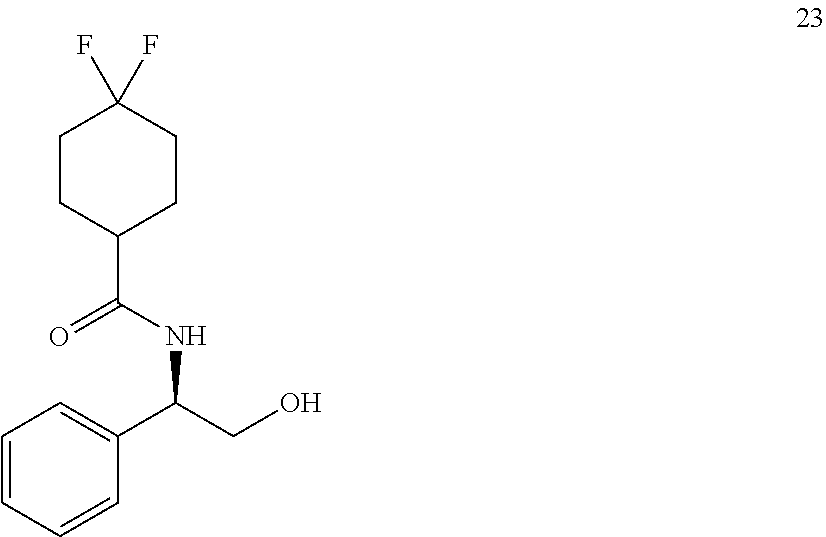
C1=CC=CC(C(CO)NC(C2CCC(F)(F)CC2)=O)=C1
